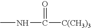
CNC([C(CH3)3])=O
